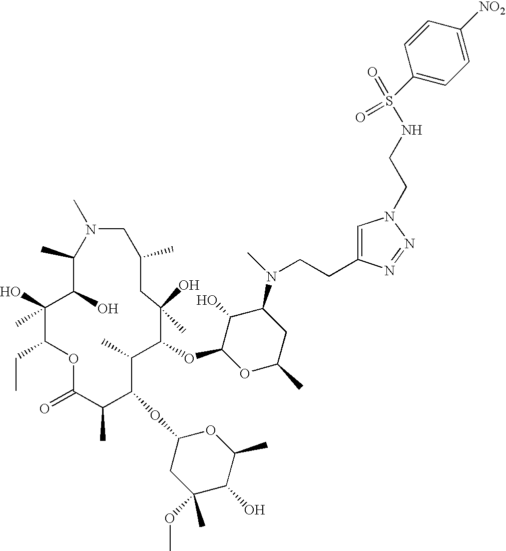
C1(C)C(O)C(O)(C)C(CC)OC(=O)C(C)C(OC2CC(C)(OC)C(O)C(C)O2)C(C)C(OC2OC(C)CC(N(C)CCC3=CN(CCNS(C4=CC=C([NO2])C=C4)(=O)=O)N=N3)C2O)C(O)(C)CC(C)CN1C
